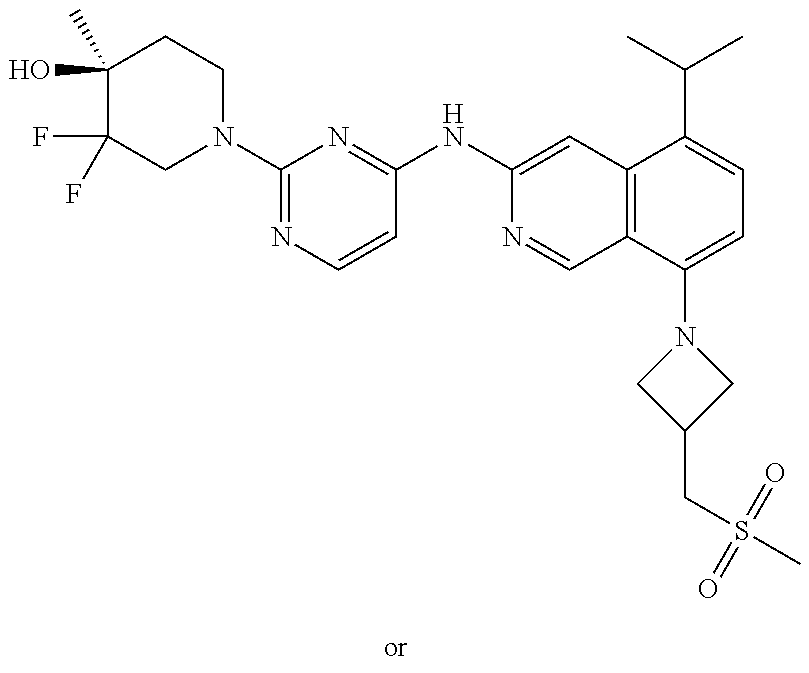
C1(O)(C)C(F)(F)CN(C2=NC=CC(NC3=CC4=C(C=N3)C(N3CC(CS(C)(=O)=O)C3)=CC=C4C(C)C)=N2)CC1
